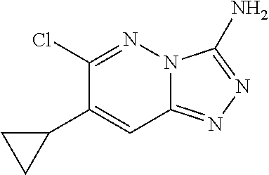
C1(Cl)=NN2C(=NN=C2N)C=C1C1CC1
